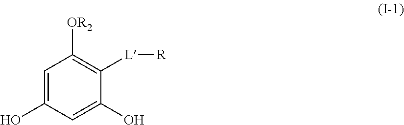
C1=C(O)C=C(O)C([L][R])=C1[OR2]
